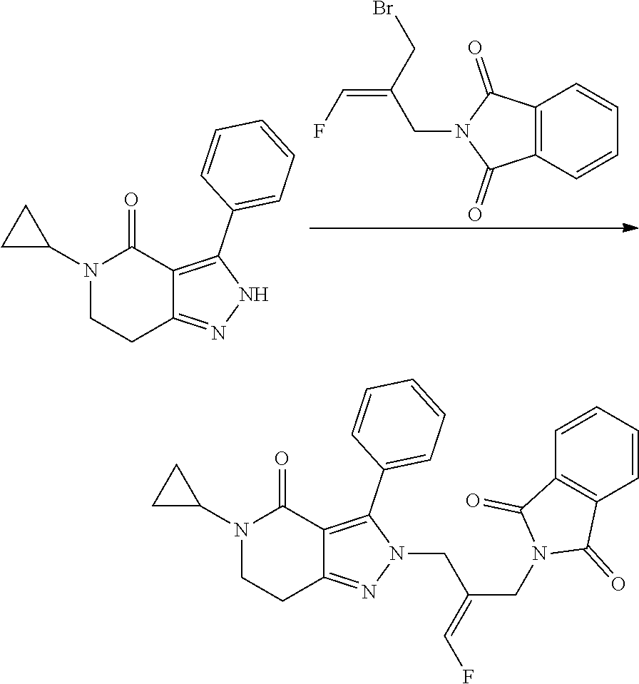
C12=C(C=CC=C1)C(=O)N(CC(=CF)CBr)C2=O.N1(C2CC2)CCC2=NNC(C3=CC=CC=C3)=C2C1=O.N1(C2CC2)CCC2=NN(CC(=CF)CN3C(=O)C4=C(C3=O)C=CC=C4)C(C3=CC=CC=C3)=C2C1=O
